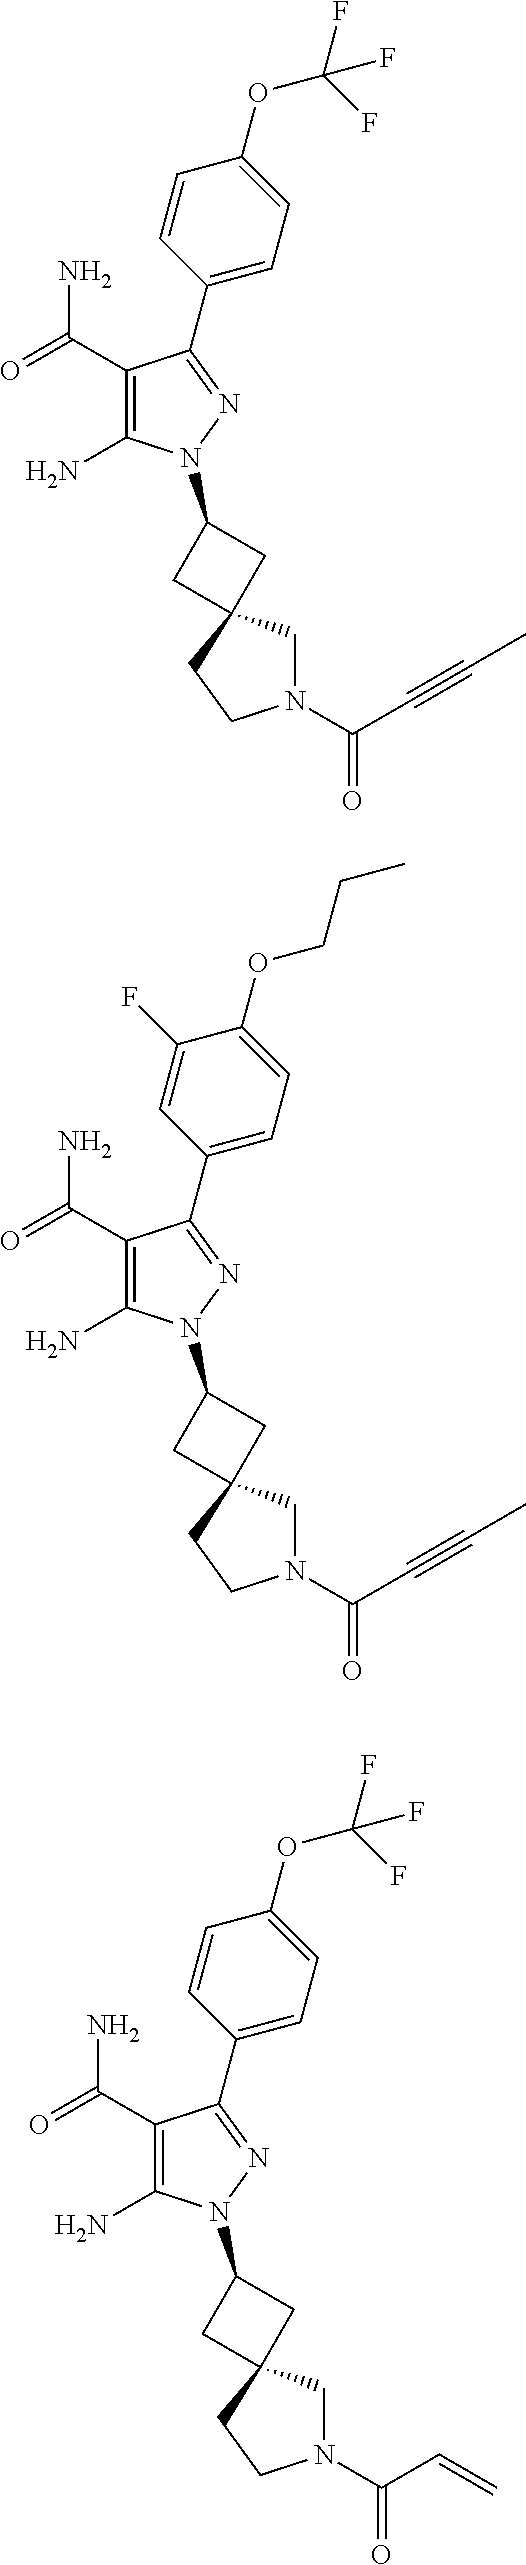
C1(C(=O)N)=C(N)N(C2CC3(C2)CN(C(C#CC)=O)CC3)N=C1C1=CC=C(OC(F)(F)F)C=C1.C1(C(=O)N)=C(N)N(C2CC3(C2)CN(C(C#CC)=O)CC3)N=C1C1=CC=C(OCCC)C(F)=C1.C1(C(=O)N)=C(N)N(C2CC3(C2)CN(C(C=C)=O)CC3)N=C1C1=CC=C(OC(F)(F)F)C=C1
